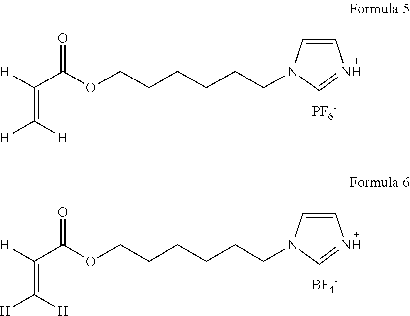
C(=C([H])[H])([H])C(OCCCCCCN1C=CN=C1)=O.[PF6-].C(=C([H])[H])([H])C(OCCCCCCN1C=CN=C1)=O.[BF4-]
